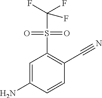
C1=C(N)C=CC(C#N)=C1S(C(F)(F)F)(=O)=O
